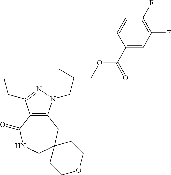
C12=C(N(CC(COC(C3=CC(F)=C(F)C=C3)=O)(C)C)N=C1CC)CC1(CNC2=O)CCOCC1
